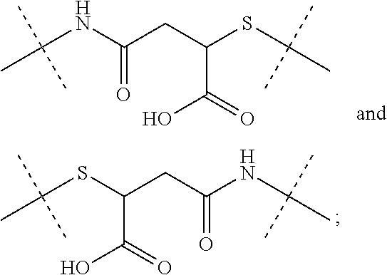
C(SC(CC(NC(C)(C)C)=O)C(=O)O)(C)(C)C.C(NC(CC(SC(C)(C)C)C(=O)O)=O)(C)(C)C
